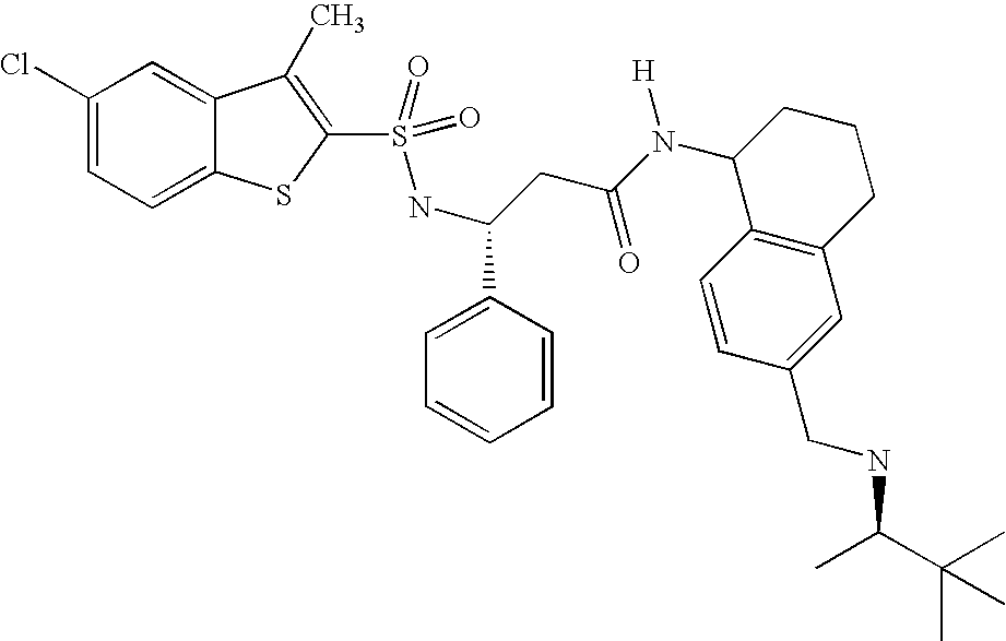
C1(Cl)=CC=C2C(=C1)C(C)=C(S(NC(C1=CC=CC=C1)CC(N([H])C1C3=C(CCC1)C=C(CNC(C(C)(C)C)C)C=C3)=O)(=O)=O)S2
